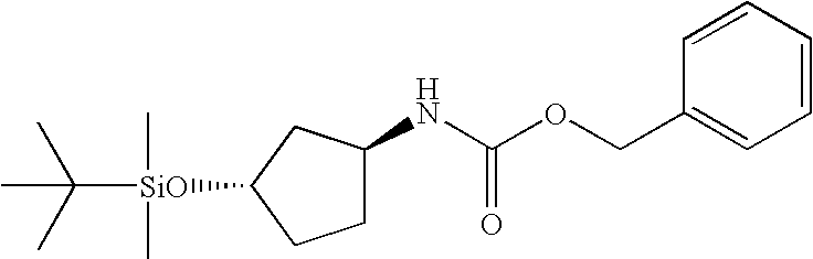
C1=CC=CC(COC(NC2CCC([SiO](C(C)(C)C)(C)C)C2)=O)=C1
